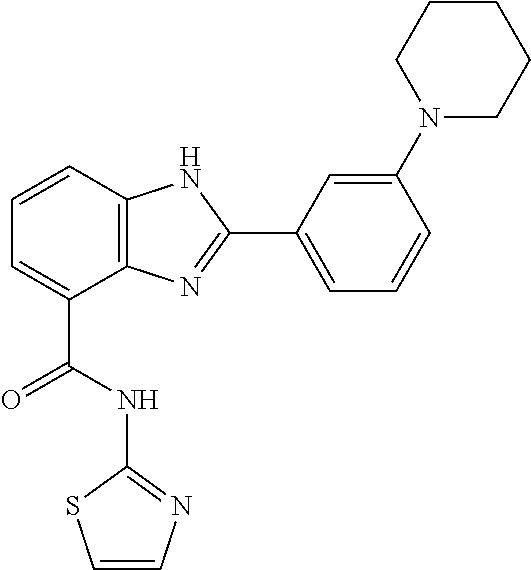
C1=CC2=C(C(C(NC3=NC=CS3)=O)=C1)N=C(C1=CC=CC(N3CCCCC3)=C1)N2
